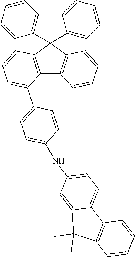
C12=C(C(C3=CC=CC=C3)(C3=CC=CC=C3)C3=C1C=CC=C3)C=CC=C2C1=CC=C(NC2=CC=C3C(=C2)C(C)(C)C2=C3C=CC=C2)C=C1
